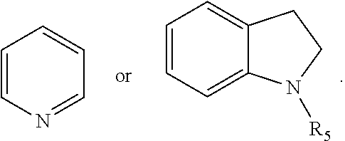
C1=CN=CC=C1.C1=CC=C2C(=C1)CCN2[R5]
